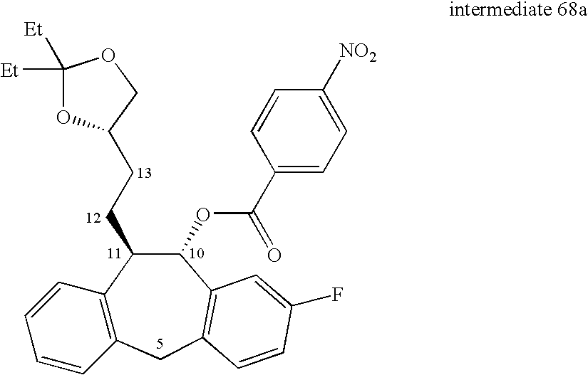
C12=C(CC3=C(C(OC(C4=CC=C([NO2])C=C4)=O)C1CCC1OC([Et])([Et])OC1)C=C(F)C=C3)C=CC=C2
